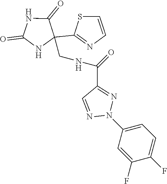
C1(C2=NC=CS2)(CNC(C2=NN(C3=CC=C(F)C(F)=C3)N=C2)=O)NC(=O)NC1=O
